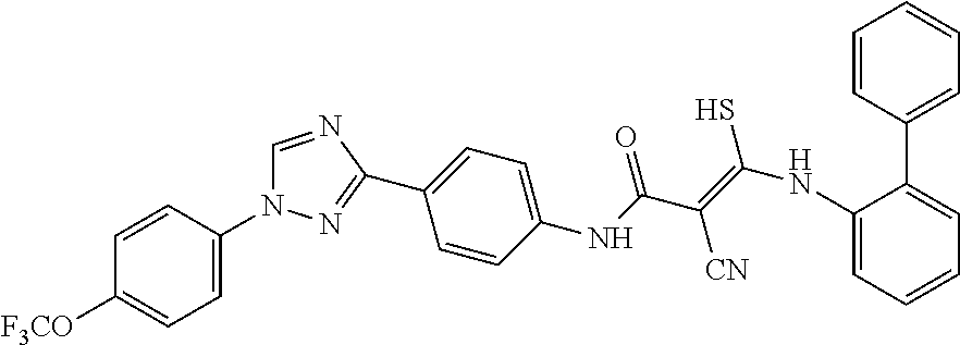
C1=CC(N2C=NC(C3=CC=C(NC(C(=C(NC4=CC=CC=C4C4=CC=CC=C4)S)[CN])=O)C=C3)=N2)=CC=C1[F3CO]
